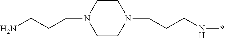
C1CN(CCCN)CCN1CCCN*
